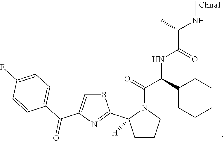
N1(C(C(NC(C(NC)C)=O)C2CCCCC2)=O)C(C2=NC(C(C3=CC=C(F)C=C3)=O)=CS2)([H])CCC1
